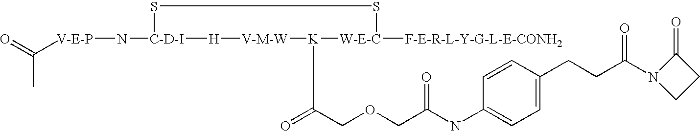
[V-E-P](N[C-D-I]1SS[W-E-C]([F-E-R-L-Y-G-L-E-CONH2])[K](C(COCC(NC2=CC=C(CCC(N3C(=O)CC3)=O)C=C2)=O)=O)[V-M-W][H]1)C(=O)C
